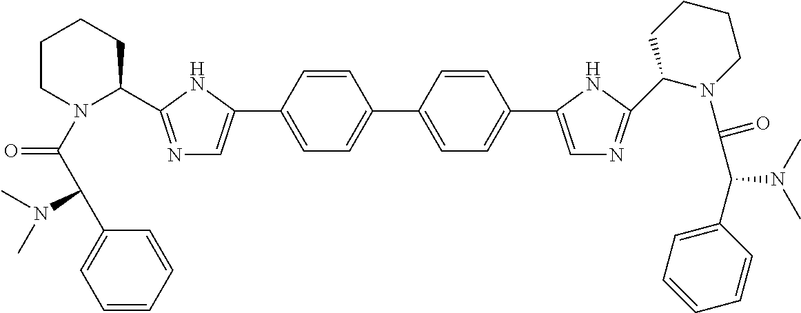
C1(C2=CN=C(C3CCCCN3C(C(C3=CC=CC=C3)N(C)C)=O)N2)=CC=C(C2=CC=C(C3=CN=C(C4N(C(C(C5=CC=CC=C5)N(C)C)=O)CCCC4)N3)C=C2)C=C1
